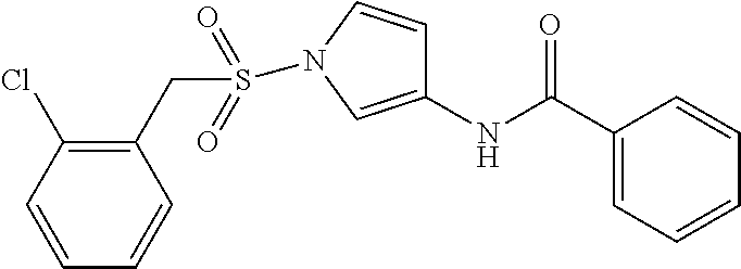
C1=CC(Cl)=C(CS(=O)(=O)N2C=CC(NC(C3=CC=CC=C3)=O)=C2)C=C1
